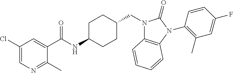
C1(C(NC2CCC(CN3C4=C(N(C5=C(C)C=C(F)C=C5)C3=O)C=CC=C4)CC2)=O)=CC(Cl)=CN=C1C
